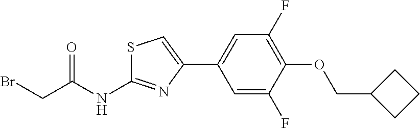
C1=C(F)C(OCC2CCC2)=C(F)C=C1C1=CSC(NC(CBr)=O)=N1
